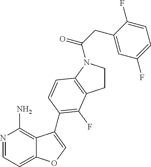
N1=CC=C2C(=C1N)C(C1=C(F)C3=C(N(C(CC4=CC(F)=CC=C4F)=O)CC3)C=C1)=CO2
